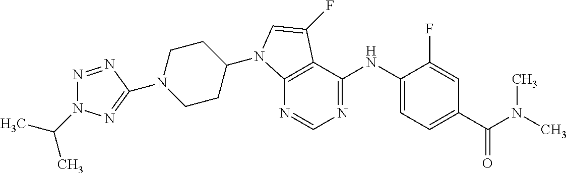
N1(C2=NN(C(C)C)N=N2)CCC(N2C3=C(C(NC4=CC=C(C(N(C)C)=O)C=C4F)=NC=N3)C(F)=C2)CC1
